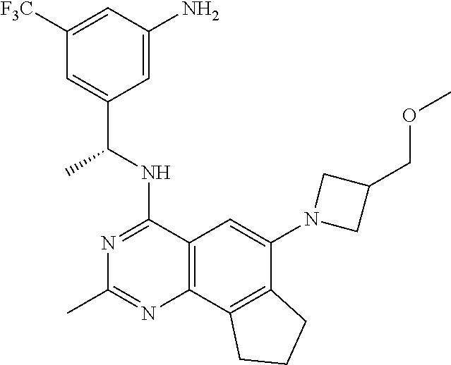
C12=C(C3=C(C(N4CC(COC)C4)=C1)CCC3)N=C(C)N=C2NC(C1=CC([F3C])=CC(N)=C1)C
